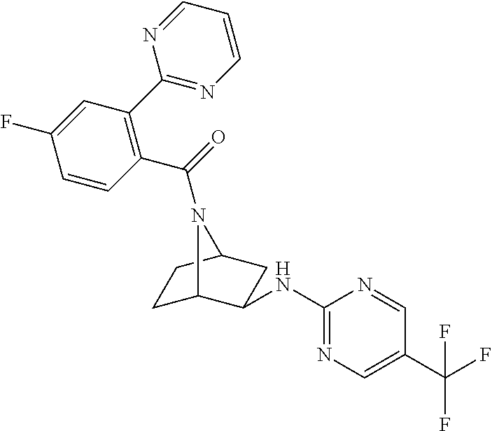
C1C2C(NC3=NC=C(C(F)(F)F)C=N3)CC(C1)N2C(=O)C1=C(C2=NC=CC=N2)C=C(F)C=C1
